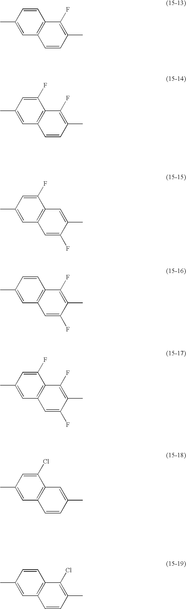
C1=CC(C)=CC2=C1C(F)=C(C)C=C2.C1(F)=CC(C)=CC2=C1C(F)=C(C)C=C2.C1(F)=CC(C)=CC2=C1C=C(C)C(F)=C2.C1=CC(C)=CC2=C1C(F)=C(C)C(F)=C2.C1(F)=CC(C)=CC2=C1C(F)=C(C)C(F)=C2.C1(Cl)=CC(C)=CC2=C1C=C(C)C=C2.C1=CC(C)=CC2=C1C(Cl)=C(C)C=C2
